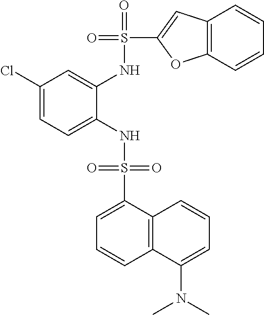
C1(Cl)=CC=C(NS(=O)(=O)C2=CC=CC3=C2C=CC=C3N(C)C)C(NS(=O)(C2=CC3=C(O2)C=CC=C3)=O)=C1
